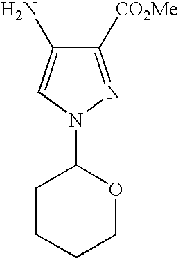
C1CCCOC1N1N=C([CO2Me])C(N)=C1
